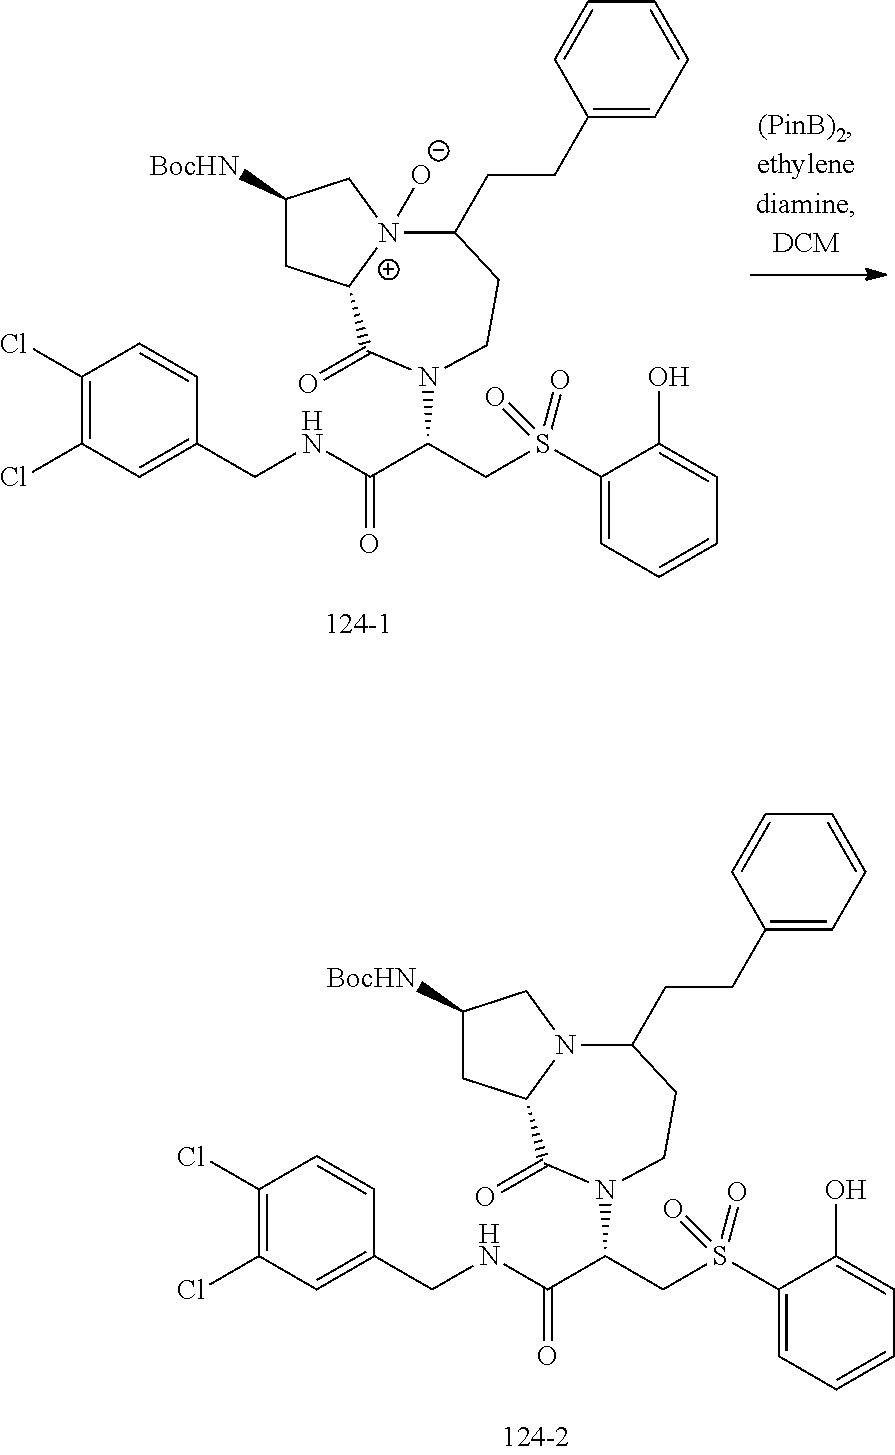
C1(Cl)=C(Cl)C=C(CNC(C(CS(C2=CC=CC=C2O)(=O)=O)N2C(=O)C3CC([BocHN])CN3C(CCC3=CC=CC=C3)CC2)=O)C=C1.C1(Cl)=C(Cl)C=C(CNC(C(CS(C2=CC=CC=C2O)(=O)=O)N2C(=O)C3CC([BocHN])C[N+]3([O-])C(CCC3=CC=CC=C3)CC2)=O)C=C1
